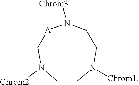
C1CN([Chrom2])C[A]N([Chrom3])CCN1[Chrom1]
